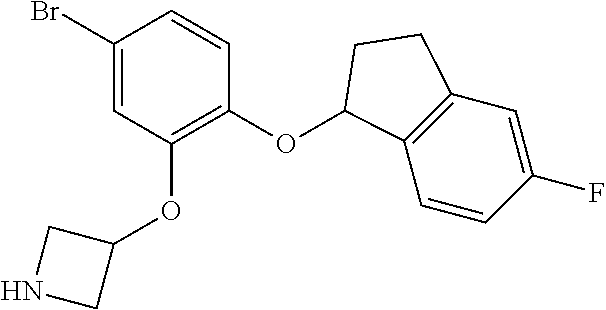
C1(Br)=CC(OC2CNC2)=C(OC2C3=C(C=C(F)C=C3)CC2)C=C1
